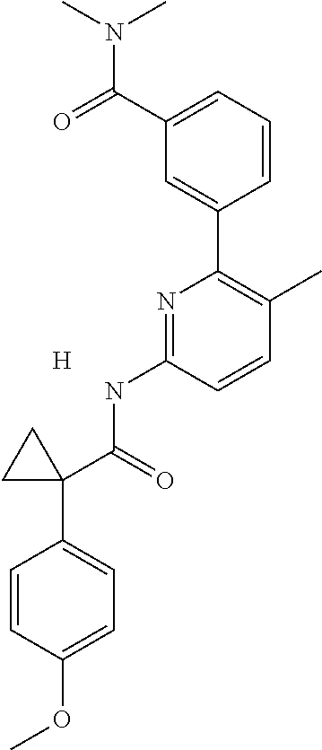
C1(C(=O)N(C)C)=CC=CC(C2=C(C)C=CC(NC(=O)C3(C4=CC=C(OC)C=C4)CC3)=N2)=C1.[H]
